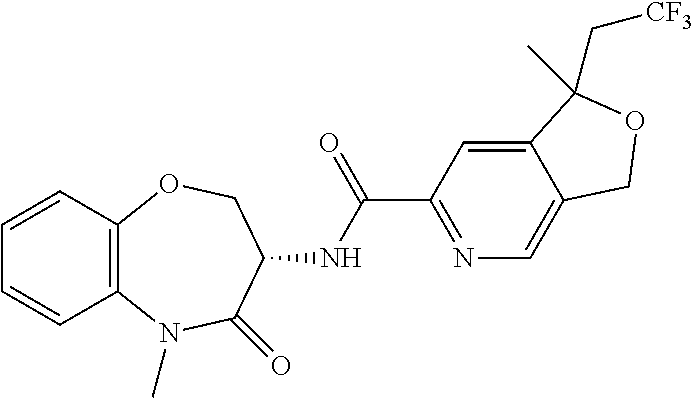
C1=CC2=C(C=C1)N(C)C(=O)C(NC(C1=NC=C3C(=C1)C(C[CF3])(C)OC3)=O)CO2
